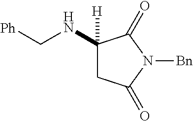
C1(NC[Ph])([H])CC(=O)N([Bn])C1=O
